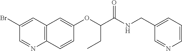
C1(Br)=CC2=C(N=C1)C=CC(OC(CC)C(NCC1=CC=CN=C1)=O)=C2
